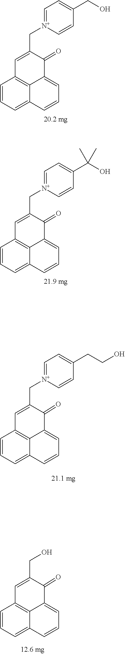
C1(CO)=CC=[N+](CC2=CC3=C4C(=CC=CC4=CC=C3)C2=O)C=C1.C12=C3C(=CC=CC3=CC=C1)C(=O)C(CO)=C2.C12=C3C(=CC=CC3=CC=C1)C(=O)C(C[N+]1=CC=C(CCO)C=C1)=C2.C1(C(O)(C)C)=CC=[N+](CC2=CC3=C4C(=CC=CC4=CC=C3)C2=O)C=C1
